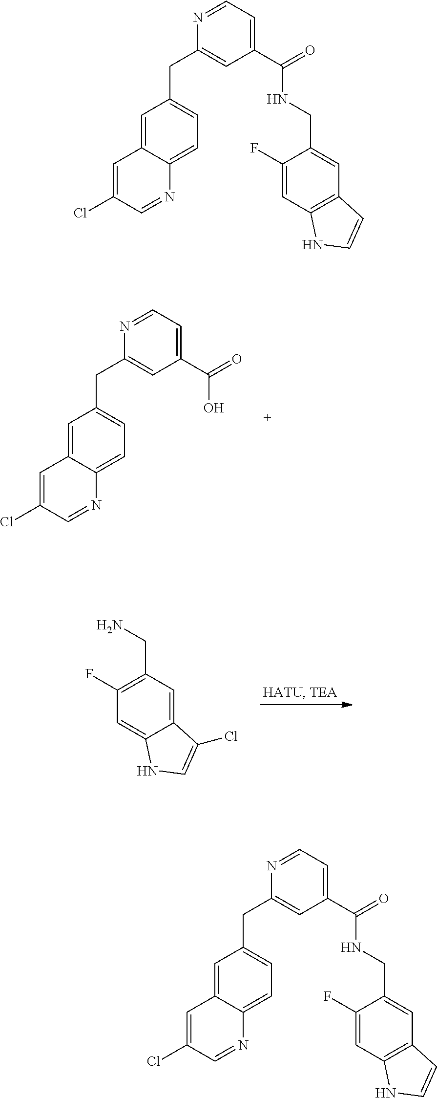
C1(CC2=CC=C3C(=C2)C=C(Cl)C=N3)=CC(C(=O)O)=CC=N1.NCC1=C(F)C=C2C(=C1)C(Cl)=CN2.C1(CC2=CC=C3C(=C2)C=C(Cl)C=N3)=CC(C(=O)NCC2=CC3=C(C=C2F)NC=C3)=CC=N1.C1(CC2=CC=C3C(=C2)C=C(Cl)C=N3)=CC(C(=O)NCC2=CC3=C(C=C2F)NC=C3)=CC=N1
